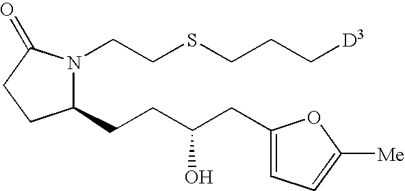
C(SCCN1C(CCC(CC2=CC=C([Me])O2)O)CCC1=O)CC[D3]
